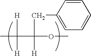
CC(C(OC)(CC1=CC=CC=C1)[H])([H])[H]
